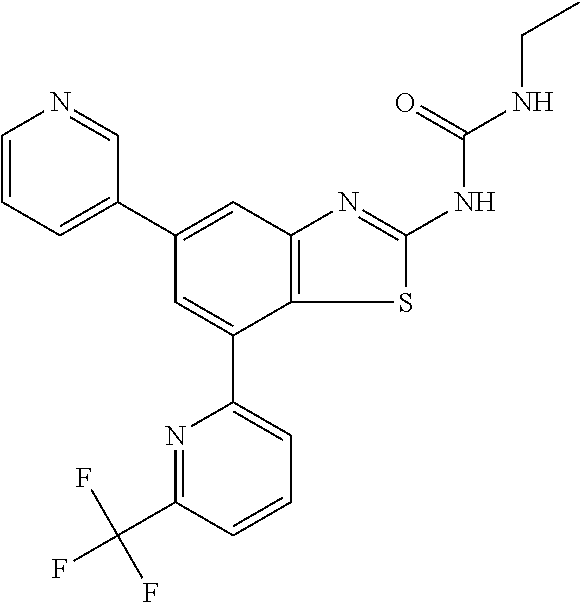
C1(C2=CC=CN=C2)=CC2=C(C(C3=CC=CC(C(F)(F)F)=N3)=C1)SC(NC(NCC)=O)=N2
